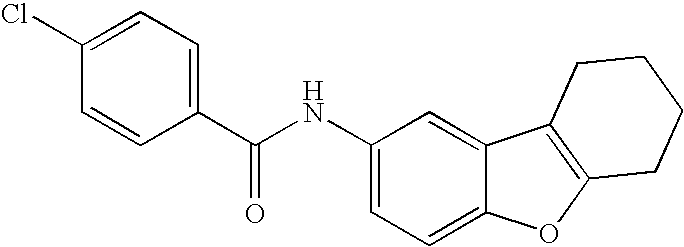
C1(NC(C2=CC=C(Cl)C=C2)=O)=CC=C2C(=C1)C1=C(O2)CCCC1
